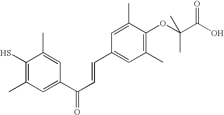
C1(S)=C(C)C=C(C(C=CC2=CC(C)=C(OC(C(O)=O)(C)C)C(C)=C2)=O)C=C1C
